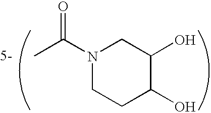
N1(C(C)=O)CCC(O)C(O)C1
